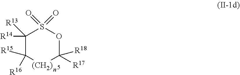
C1([R14])([R13])C([R16])([R15])[(CH2)]C([R18])([R17])OS1(=O)=O
